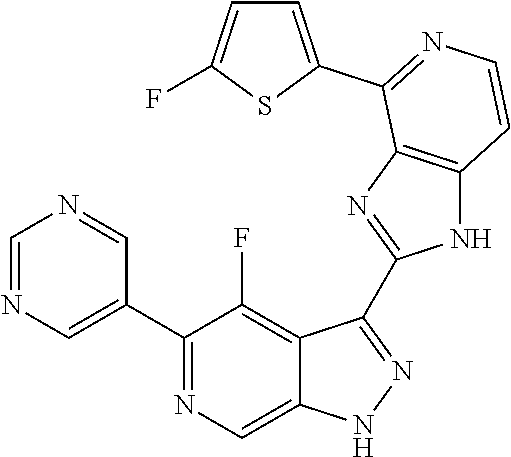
C1=NC=C(C2=NC=C3C(=C2F)C(C2=NC4=C(N2)C=CN=C4C2=CC=C(F)S2)=NN3)C=N1
